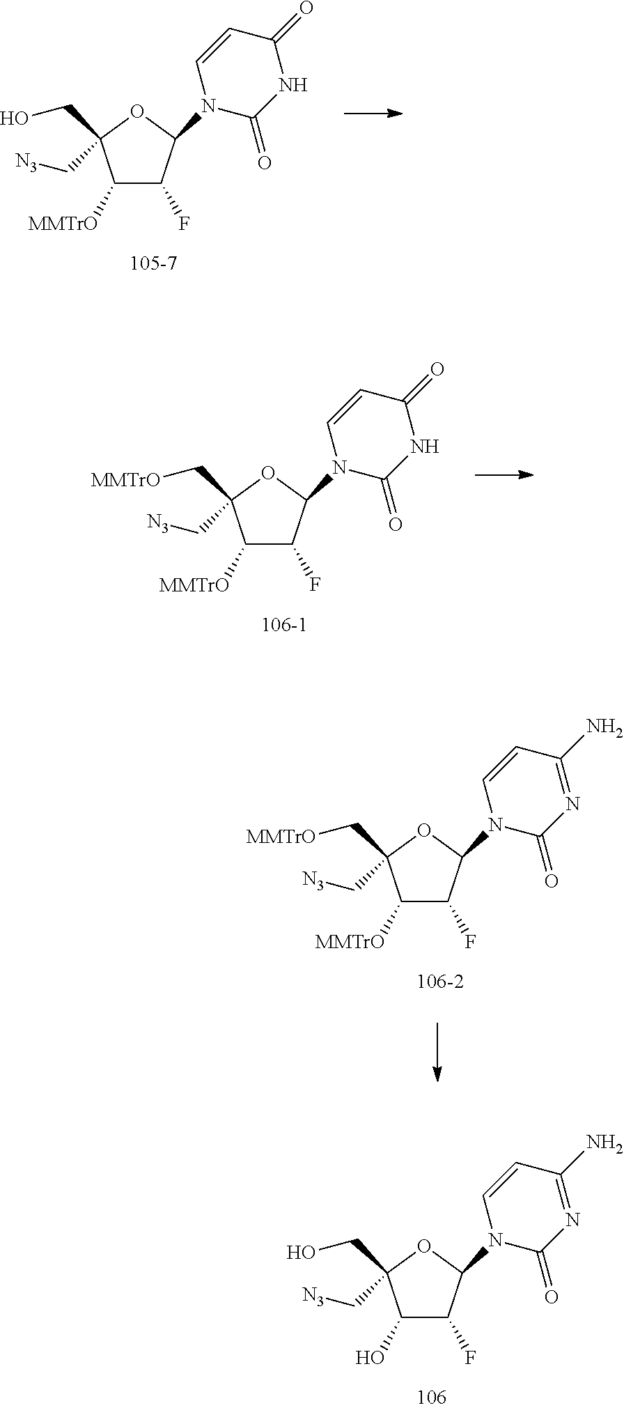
C1(O)C(F)C(N2C(=O)N=C(N)C=C2)OC1(C[N3])CO.C1([MMTrO])C(F)C(N2C(=O)NC(=O)C=C2)OC1(C[N3])CO.C1([MMTrO])C(F)C(N2C(=O)NC(=O)C=C2)OC1(C[N3])C[MMTrO].C1([MMTrO])C(F)C(N2C(=O)N=C(N)C=C2)OC1(C[N3])C[MMTrO]
